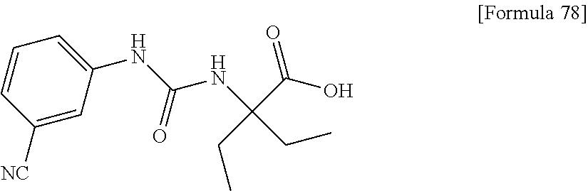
C1(NC(NC(C(O)=O)(CC)CC)=O)=CC=CC([NC])=C1
